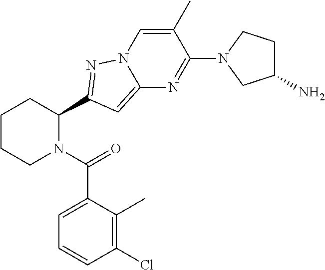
C1CCN(C(=O)C2=CC=CC(Cl)=C2C)C(C2=NN3C=C(C)C(N4CC(N)CC4)=NC3=C2)C1
